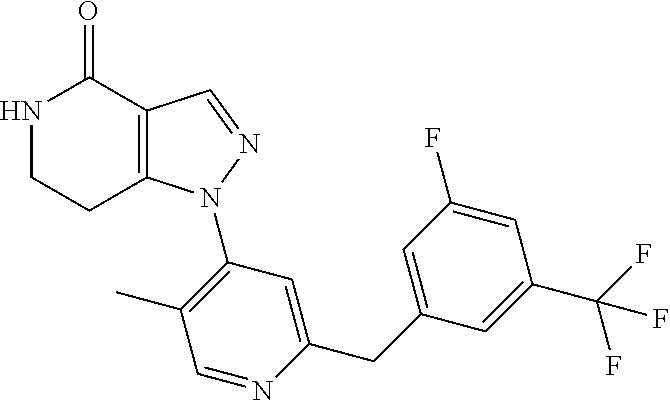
C12=C(C=NN1C1=C(C)C=NC(CC3=CC(F)=CC(C(F)(F)F)=C3)=C1)C(=O)NCC2
